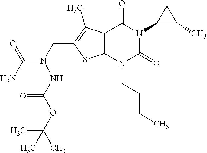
C12=C(N(CCCC)C(=O)N(C3C(C)C3)C1=O)SC(CN(C(N)=O)NC(OC(C)(C)C)=O)=C2C
